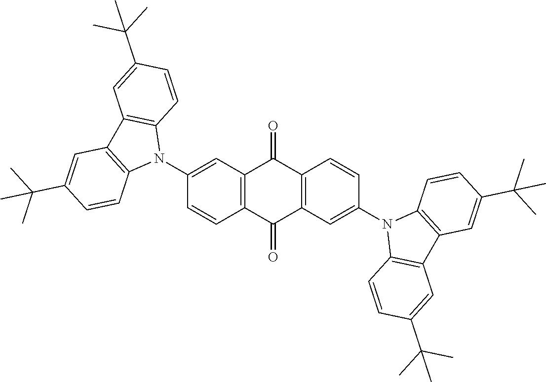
N1(C2=CC3=C(C=C2)C(=O)C2=C(C3=O)C=CC(N3C4=C(C5=C3C=CC(C(C)(C)C)=C5)C=C(C(C)(C)C)C=C4)=C2)C2=C(C3=C1C=CC(C(C)(C)C)=C3)C=C(C(C)(C)C)C=C2
